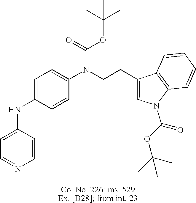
C1=C(NC2=CC=C(N(CCC3=CN(C(OC(C)(C)C)=O)C4=C3C=CC=C4)C(=O)OC(C)(C)C)C=C2)C=CN=C1
